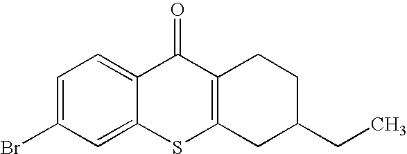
C1=C(Br)C=C2C(=C1)C(=O)C1=C(S2)CC(CC)CC1
